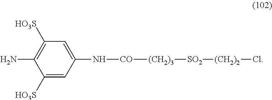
C1([HO3S])=C(N)C([HO3S])=CC(N[CO][(CH2)3][SO2][(CH2)2]Cl)=C1
